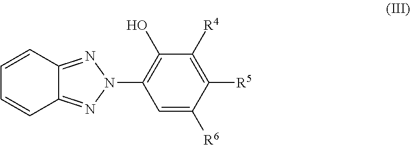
N1(C2=C(O)C([R4])=C([R5])C([R6])=C2)N=C2C=CC=CC2=N1
